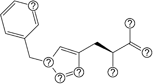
C(C1C=CC(CC(C(=C)C)C)=C1)C1=CC=CC=C1
